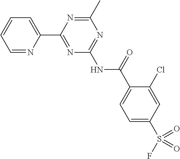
C1=NC(C2=NC(NC(=O)C3=CC=C(S(F)(=O)=O)C=C3Cl)=NC(C)=N2)=CC=C1
